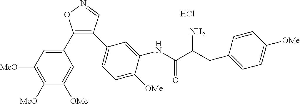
C1(C2=CC([MeO])=C([MeO])C([OMe])=C2)=C(C2=CC=C([OMe])C(NC(C(CC3=CC=C([OMe])C=C3)N)=O)=C2)C=NO1.Cl
